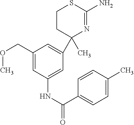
C1(COC)=CC(NC(=O)C2=CC=C(C)C=C2)=CC(C2(C)N=C(N)SCC2)=C1
